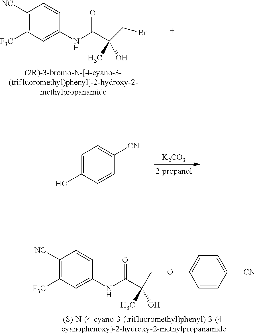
C1([NC])=C([F3C])C=C(NC(C(CBr)(C)O)=O)C=C1.[K2CO3].C1=C(O)C=CC([CN])=C1.C1([NC])=C([F3C])C=C(NC(C(C)(O)COC2=CC=C([CN])C=C2)=O)C=C1
